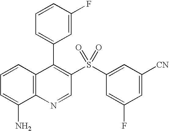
C12=C(C=CC=C1N)C(C1=CC=CC(F)=C1)=C(S(C1=CC([CN])=CC(F)=C1)(=O)=O)C=N2
